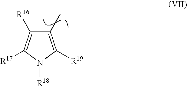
C1(C)=C([R19])N([R18])C([R17])=C1[R16]
